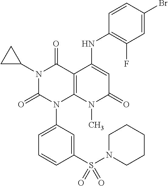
N1(C2CC2)C(=O)N(C2=CC=CC(S(N3CCCCC3)(=O)=O)=C2)C2=C(C1=O)C(NC1=C(F)C=C(Br)C=C1)=CC(=O)N2C
